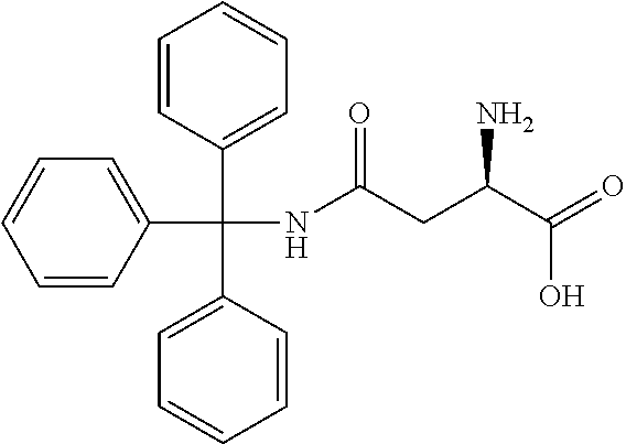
C1=CC=CC=C1C(C1=CC=CC=C1)(NC(CC(C(=O)O)N)=O)C1=CC=CC=C1
